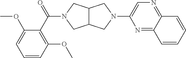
C12C(CN(C(C3=C(OC)C=CC=C3OC)=O)C1)CN(C1=CN=C3C(=N1)C=CC=C3)C2
